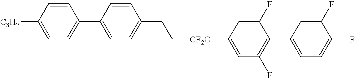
C1=C([C3H7])C=CC(C2=CC=C(CC[CF2O]C3=CC(F)=C(C4=CC=C(F)C(F)=C4)C(F)=C3)C=C2)=C1
